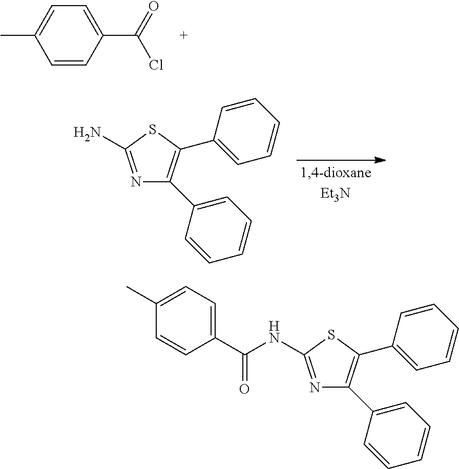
C1=CC(C(=O)Cl)=CC=C1C.N1=C(N)SC(C2=CC=CC=C2)=C1C1=CC=CC=C1.N1=C(NC(C2=CC=C(C)C=C2)=O)SC(C2=CC=CC=C2)=C1C1=CC=CC=C1
